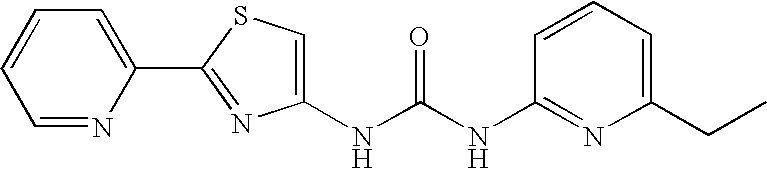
C1(NC(NC2=NC(CC)=CC=C2)=O)=CSC(C2=CC=CC=N2)=N1
